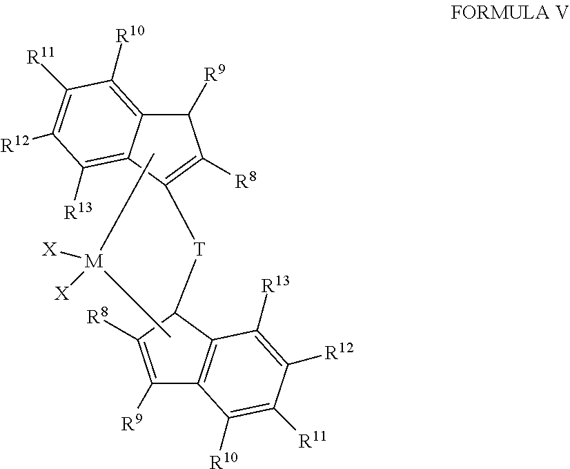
C[M]([X])([X])C.C1([R9])C2=C([R10])C([R11])=C([R12])C([R13])=C2C([T]C2C3=C(C([R9])=C2[R8])C([R10])=C([R11])C([R12])=C3[R13])=C1[R8]
